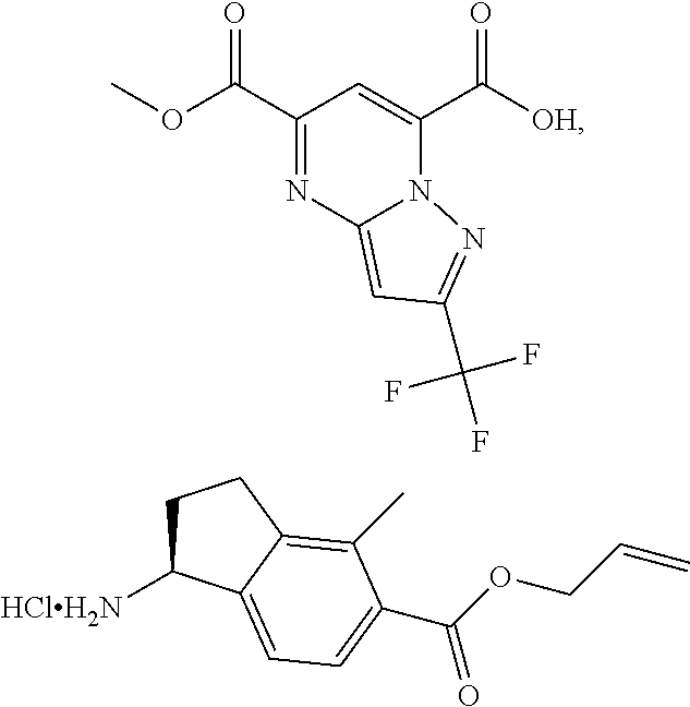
C1(C(OC)=O)=NC2=CC(C(F)(F)F)=NN2C(C([OH])=O)=C1.C1C([HClH2N])C2=CC=C(C(OCC=C)=O)C(C)=C2C1
